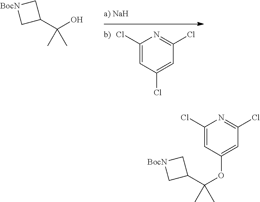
C1(Cl)=CC(Cl)=CC(Cl)=N1.C1(C(O)(C)C)C[BocN]C1.C1(Cl)=CC(OC(C2C[BocN]C2)(C)C)=CC(Cl)=N1
